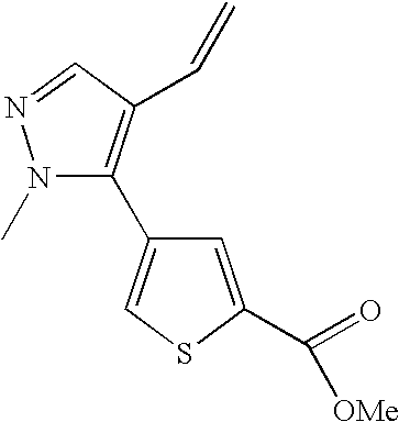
N1(C)C(C2=CSC(C(=O)[OMe])=C2)=C(C=C)C=N1
